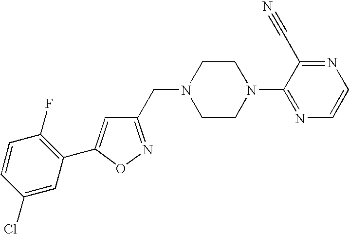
C1(Cl)=CC(C2=CC(CN3CCN(C4=NC=CN=C4C#N)CC3)=NO2)=C(F)C=C1
